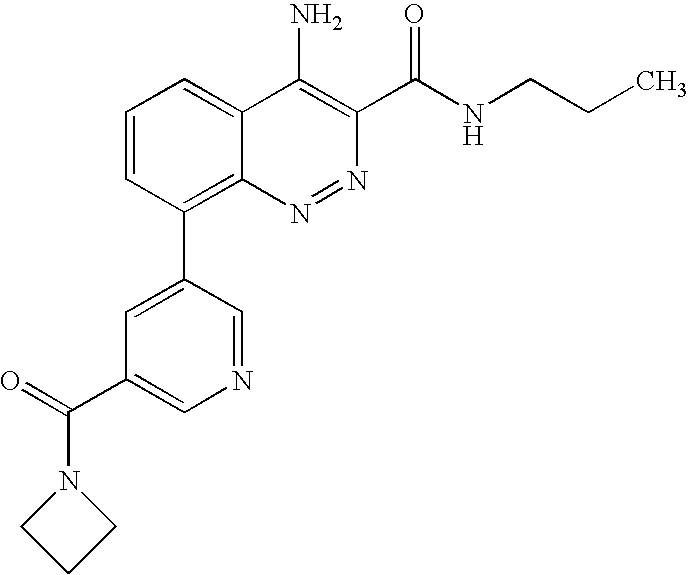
C1=CC(C2=CC(C(=O)N3CCC3)=CN=C2)=C2C(=C1)C(N)=C(C(NCCC)=O)N=N2
